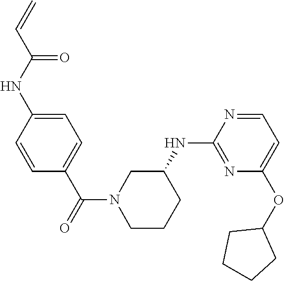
C1=CC(NC(C=C)=O)=CC=C1C(=O)N1CCCC(NC2=NC(OC3CCCC3)=CC=N2)C1
